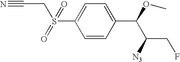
C1(S(=O)(CC#N)=O)=CC=C(C(OC)C(CF)[N3])C=C1
